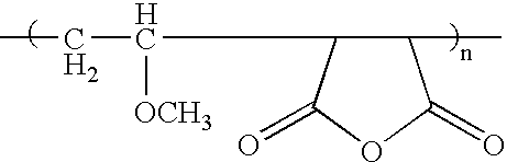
C1(=O)C(C)C(C(CC)[OCH3])C(=O)O1
